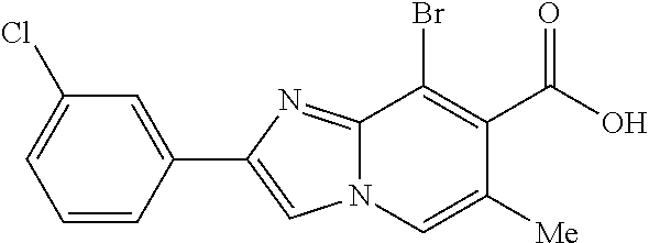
BrC1=C(C(=O)O)C([Me])=CN2C1=NC(C1=CC(Cl)=CC=C1)=C2
